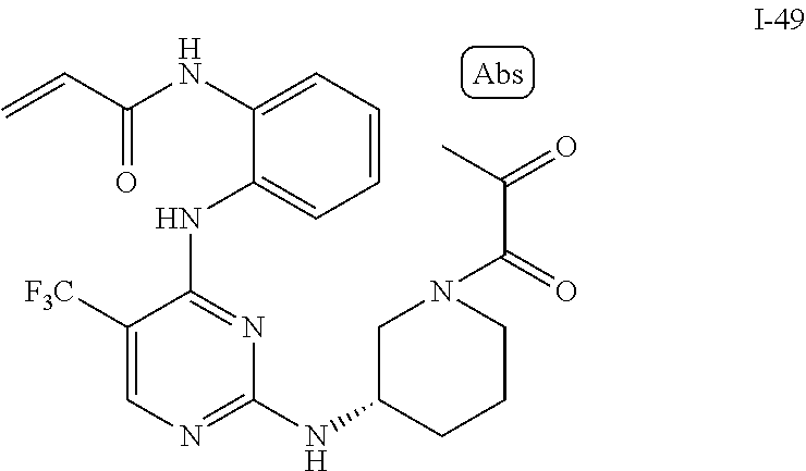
C1=CC=C(NC(C=C)=O)C(NC2=NC(NC3CN(C(C(C)=O)=O)CCC3)=NC=C2[F3C])=C1
